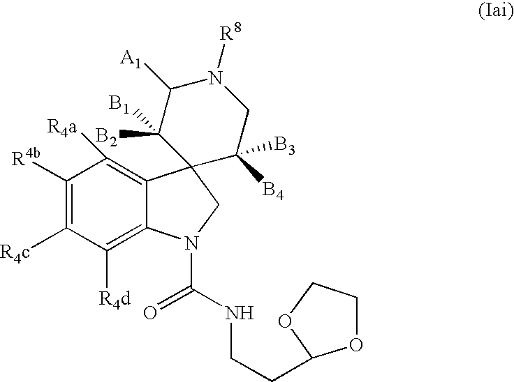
C1([R4b])=C([R4c])C([R4d])=C2C(=C1[R4a])C1(CN2C(NCCC2OCCO2)=O)C([B4])([B3])CN([R8])C([A1])C1([B1])[B2]
